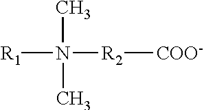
[R2]([COO-])N([R1])(C)C
